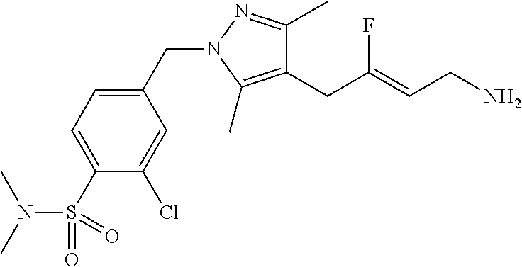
C1(CC(=CCN)F)=C(C)N(CC2=CC=C(S(=O)(=O)N(C)C)C(Cl)=C2)N=C1C
